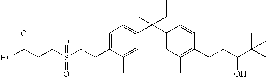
C1=C(CCS(CCC(O)=O)(=O)=O)C(C)=CC(C(C2=CC(C)=C(CCC(O)C(C)(C)C)C=C2)(CC)CC)=C1
